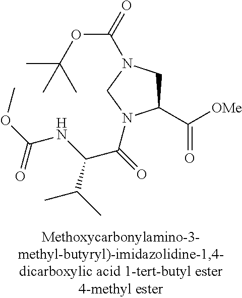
O(C(C)(C)C)C(N1CC(C([OMe])=O)N(C(=O)C(NC(OC)=O)C(C)C)C1)=O
